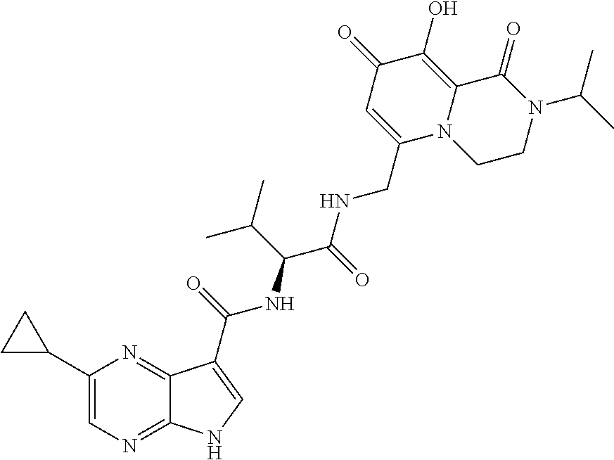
C1(C2CC2)=CN=C2C(=N1)C(C(=O)NC(C(NCC1=CC(=O)C(O)=C3N1CCN(C(C)C)C3=O)=O)C(C)C)=CN2
